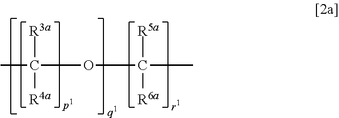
CC(OC(C)([R5a])[R6a])([R3a])[R4a]
